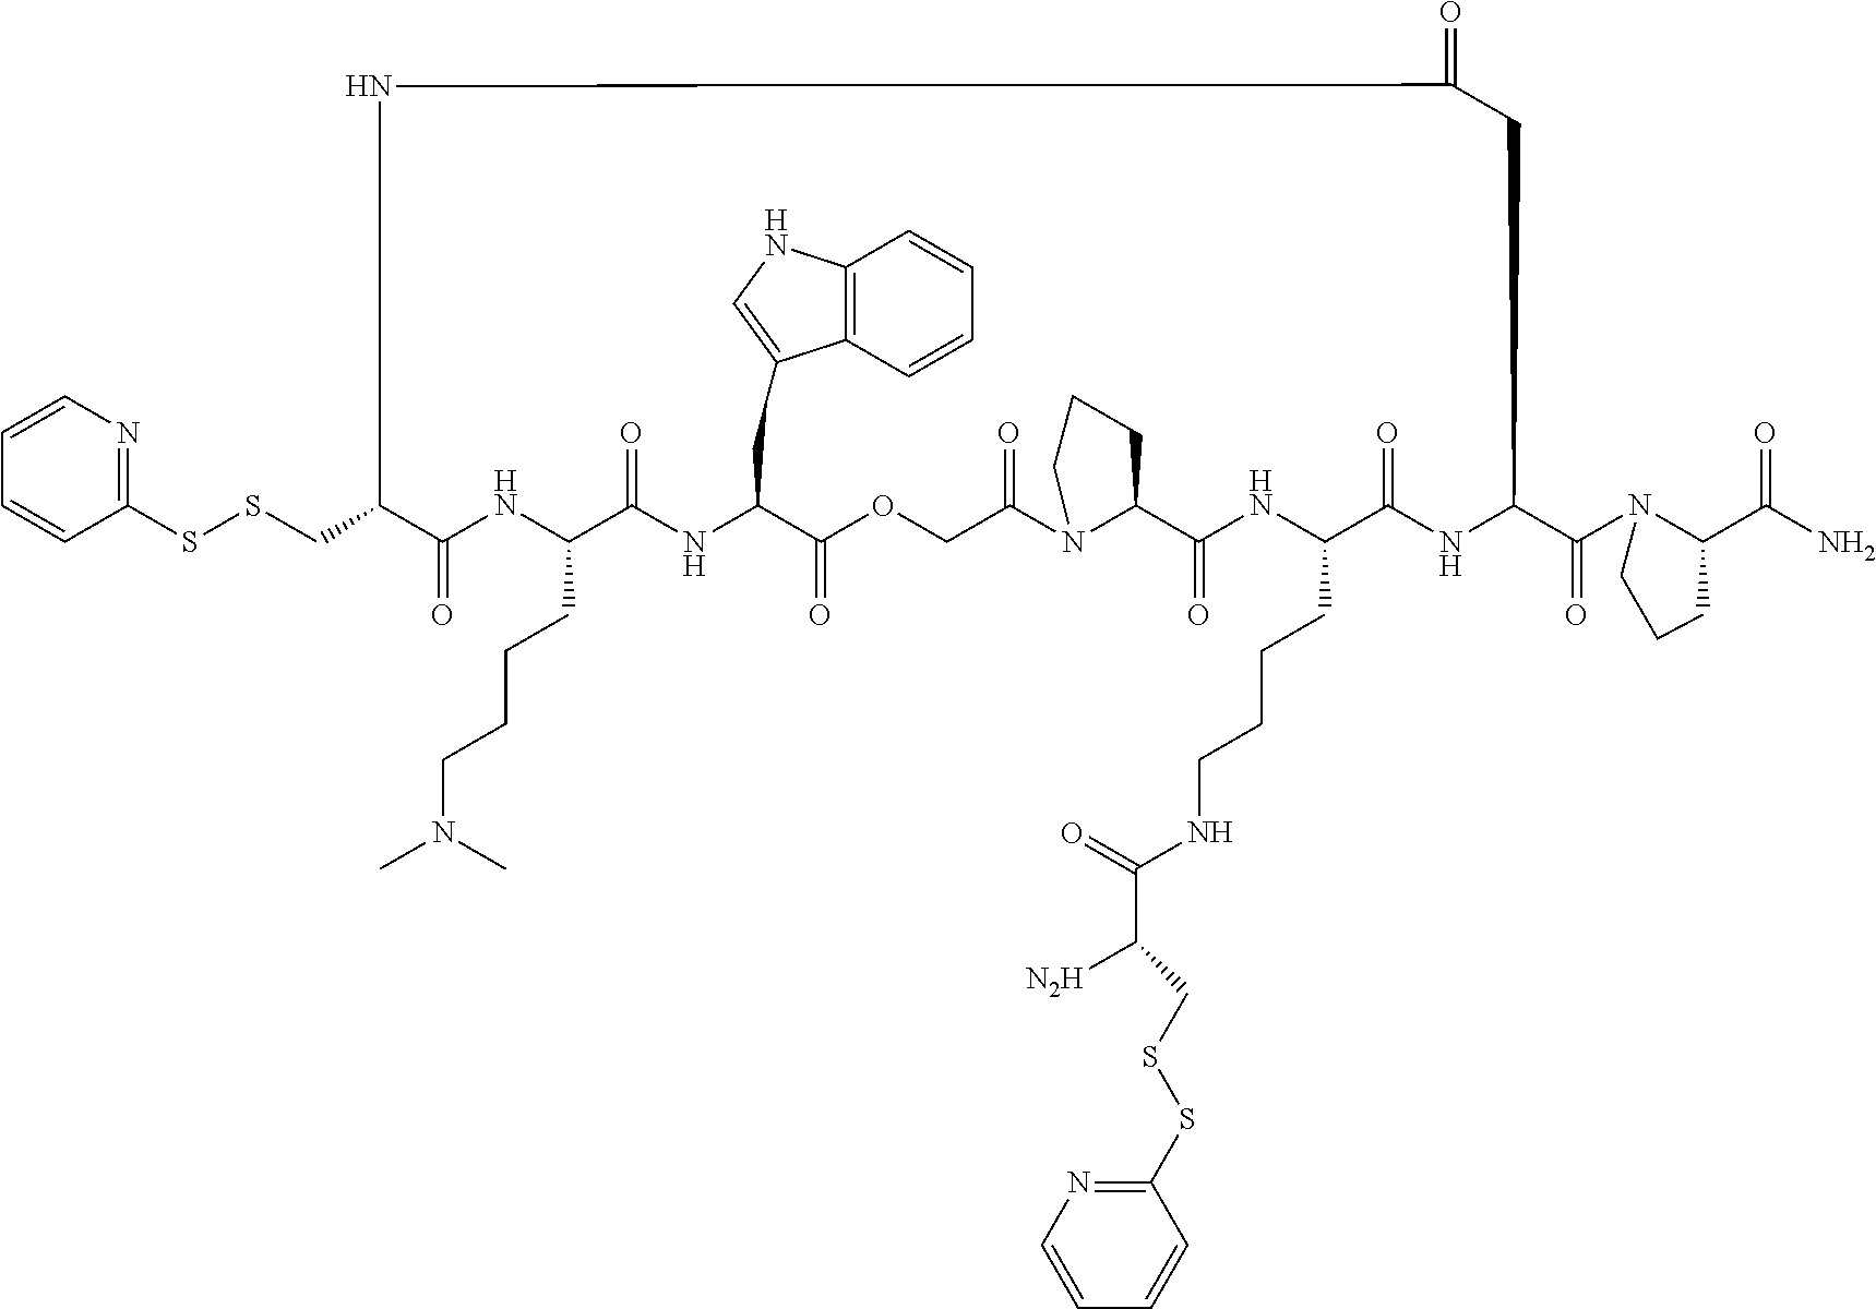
C1=CN=C(SSCC2C(=O)NC(CCCCN(C)C)C(=O)NC(CC3=CNC4=C3C=CC=C4)C(=O)OCC(=O)N3C(CCC3)C(=O)NC(CCCCNC(C(CSSC3=NC=CC=C3)[N2H])=O)C(=O)NC(C(N3C(C(N)=O)CCC3)=O)CC(=O)N2)C=C1
